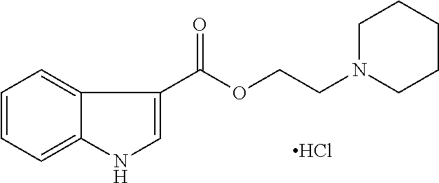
C1=CC=C2C(=C1)C(C(OCCN1CCCCC1)=O)=CN2.Cl
